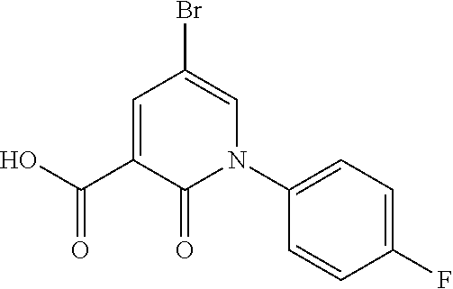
C1=C(C(=O)O)C(=O)N(C2=CC=C(F)C=C2)C=C1Br
